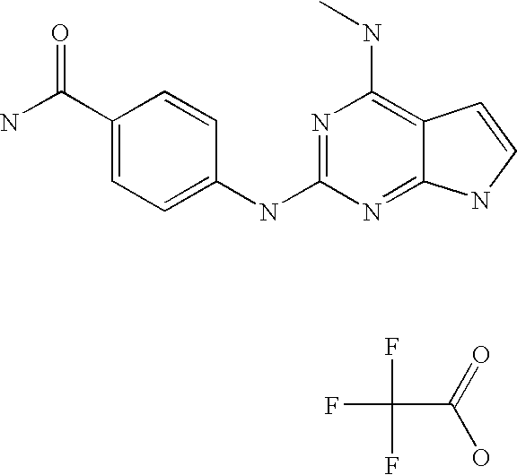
NC(C1=CC=C(NC2=NC(NC)=C3C(=N2)NC=C3)C=C1)=O.O=C(O)C(F)(F)F
